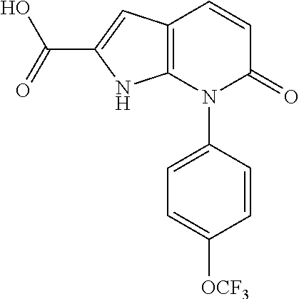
C12=C(N(C3=CC=C([OCF3])C=C3)C(=O)C=C1)NC(C(=O)O)=C2
